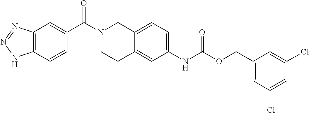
C12=C(C=CC(C(N3CCC4=CC(NC(OCC5=CC(Cl)=CC(Cl)=C5)=O)=CC=C4C3)=O)=C1)NN=N2
